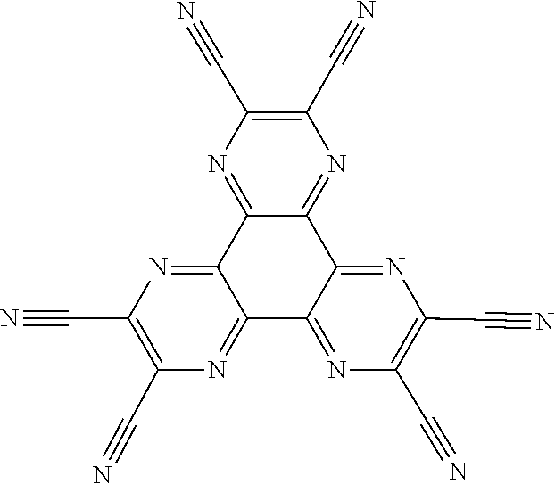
C1(C#N)=C(C#N)N=C2C3=NC(C#N)=C(C#N)N=C3C3=NC(C#N)=C(C#N)N=C3C2=N1
